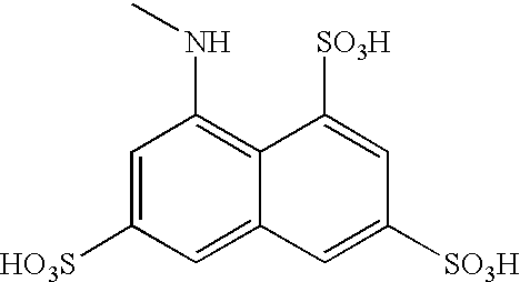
C1=C([HO3S])C=C2C(=C1NC)C([SO3H])=CC([SO3H])=C2
